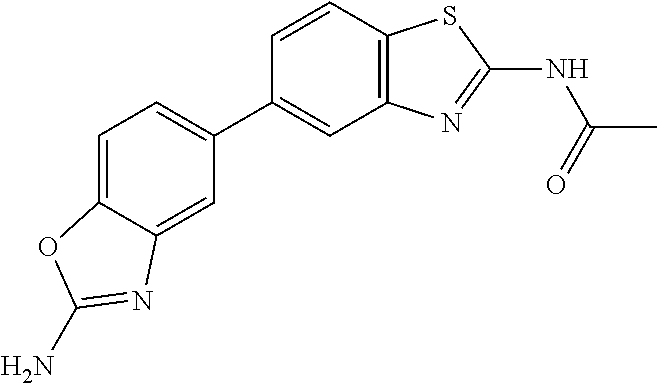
C1(C2=CC=C3C(=C2)N=C(N)O3)=CC2=C(C=C1)SC(NC(C)=O)=N2
